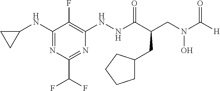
C1(NC2CC2)=NC(C(F)F)=NC(NNC(C(CN(C([H])=O)O)CC2CCCC2)=O)=C1F
